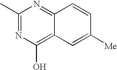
C1(C)=NC(O)=C2C(=N1)C=CC([Me])=C2
